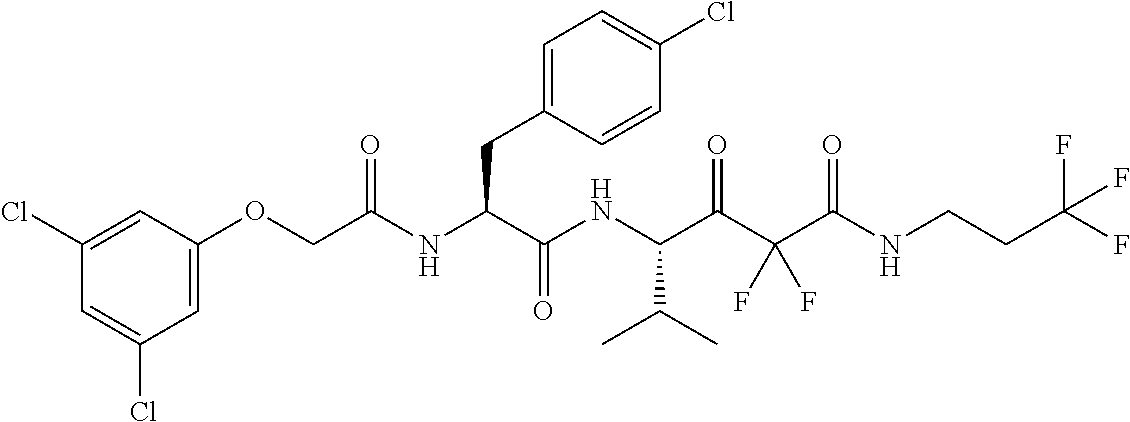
C1=C(Cl)C=C(Cl)C=C1OCC(NC(C(NC(C(C(C(NCCC(F)(F)F)=O)(F)F)=O)C(C)C)=O)CC1=CC=C(Cl)C=C1)=O
